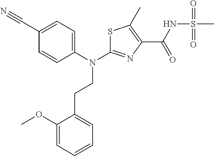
S1C(N(C2=CC=C(C#N)C=C2)CCC2=CC=CC=C2OC)=NC(C(NS(C)(=O)=O)=O)=C1C
